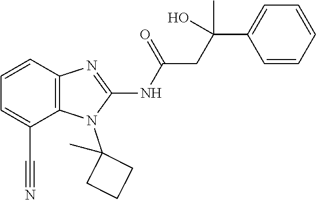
C1=CC2=C(C(C#N)=C1)N(C1(C)CCC1)C(NC(=O)CC(O)(C1=CC=CC=C1)C)=N2
